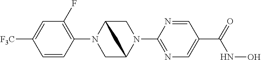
C1(N2CC3N(C4=NC=C(C(NO)=O)C=N4)CC2C3)=C(F)C=C([CF3])C=C1
